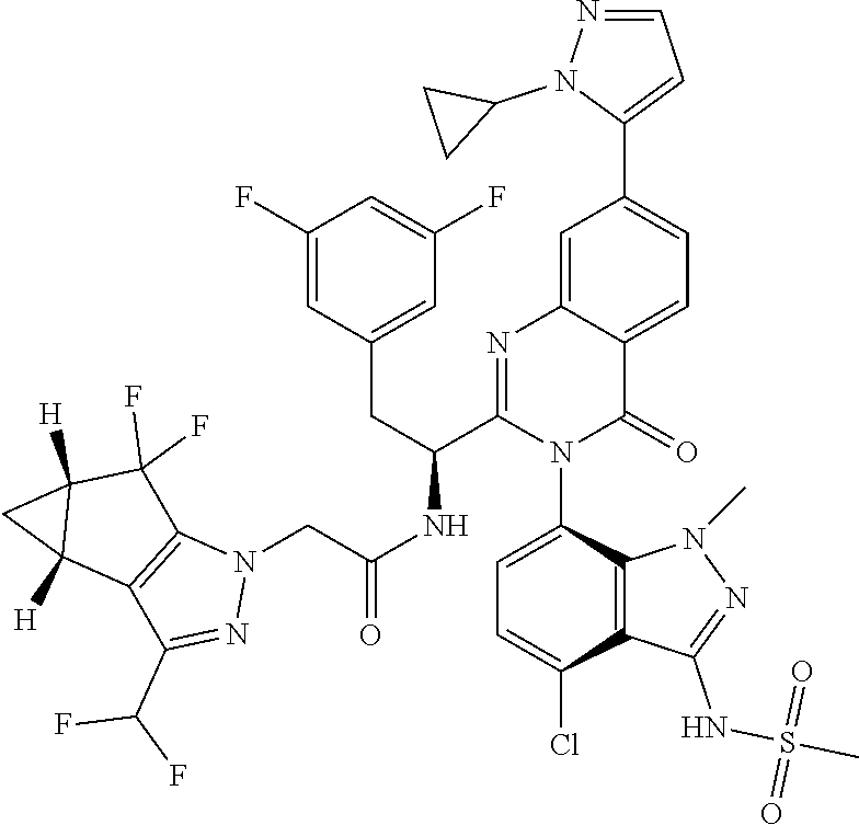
C1=C(N2C(=O)C3=CC=C(C4=CC=NN4C4CC4)C=C3N=C2C(NC(CN2C3=C(C(C(F)F)=N2)C2([H])C([H])(C3(F)F)C2)=O)CC2=CC(F)=CC(F)=C2)C2=C(C(Cl)=C1)C(NS(C)(=O)=O)=NN2C
